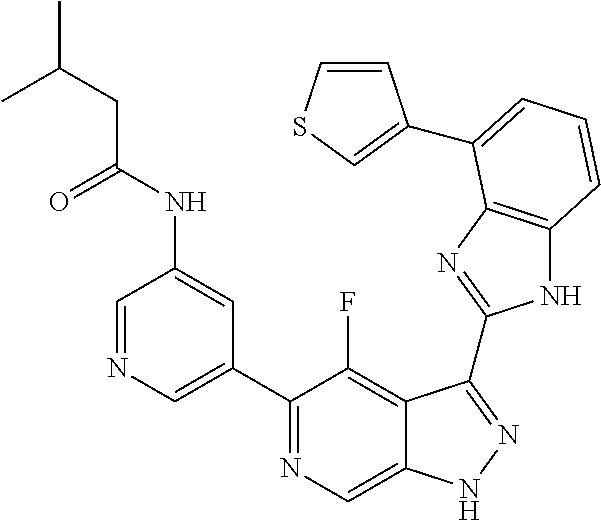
C1=NC=C(C2=NC=C3C(=C2F)C(C2=NC4=C(N2)C=CC=C4C2=CSC=C2)=NN3)C=C1NC(CC(C)C)=O
